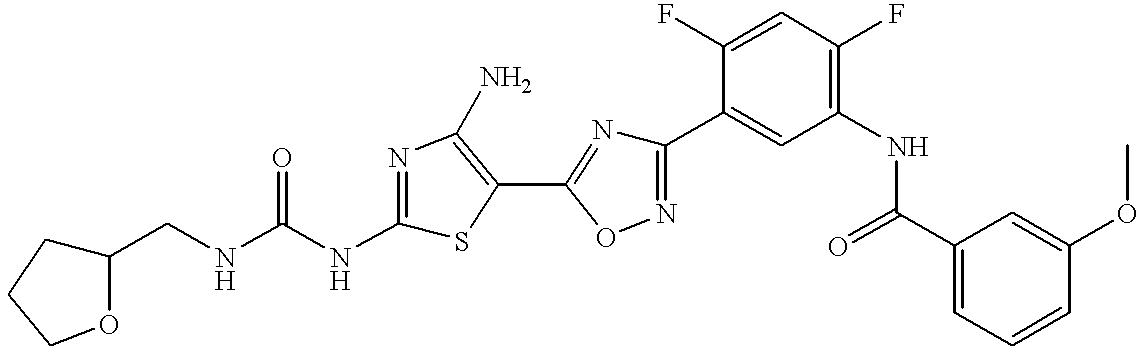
C1(CNC(NC2=NC(N)=C(C3=NC(C4=CC(NC(C5=CC=CC(OC)=C5)=O)=C(F)C=C4F)=NO3)S2)=O)CCCO1
